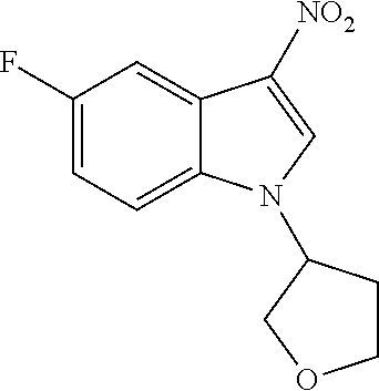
C1(F)=CC=C2C(=C1)C([NO2])=CN2C1CCOC1
